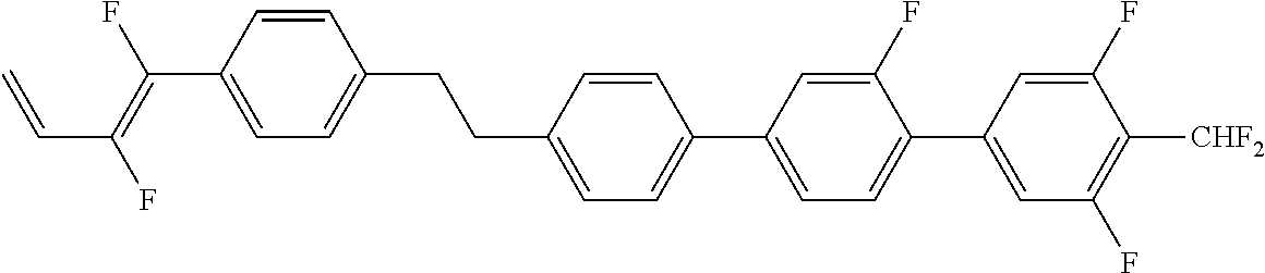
C(C1=CC=C(C2=CC=C(C3=CC(F)=C([CHF2])C(F)=C3)C(F)=C2)C=C1)CC1=CC=C(C(=C(F)C=C)F)C=C1
